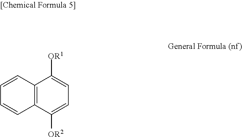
[OR1]C1=CC=C([OR2])C2=C1C=CC=C2
